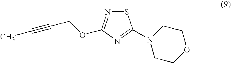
S1N=C(OCC#CC)N=C1N1CCOCC1
